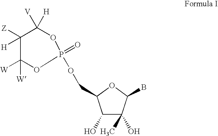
C1([Z])([H])C([W])([W])OP(=O)(OCC2C(O)C(C)(O)C(B)O2)OC1([V])[H]
